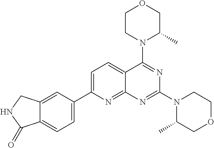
C12=CC(C3=CC=C4C(=N3)N=C(N3C(C)COCC3)N=C4N3C(C)COCC3)=CC=C1C(=O)NC2
